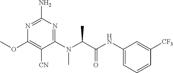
C1(N(C(C(NC2=CC=CC([CF3])=C2)=O)C)C)=NC(N)=NC(OC)=C1[CN]
